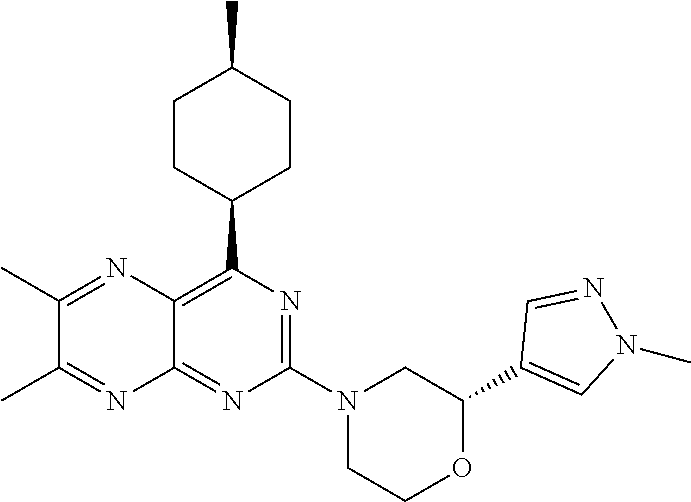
C1(C2=CN(C)N=C2)OCCN(C2=NC(C3CCC(C)CC3)=C3C(=N2)N=C(C)C(C)=N3)C1
